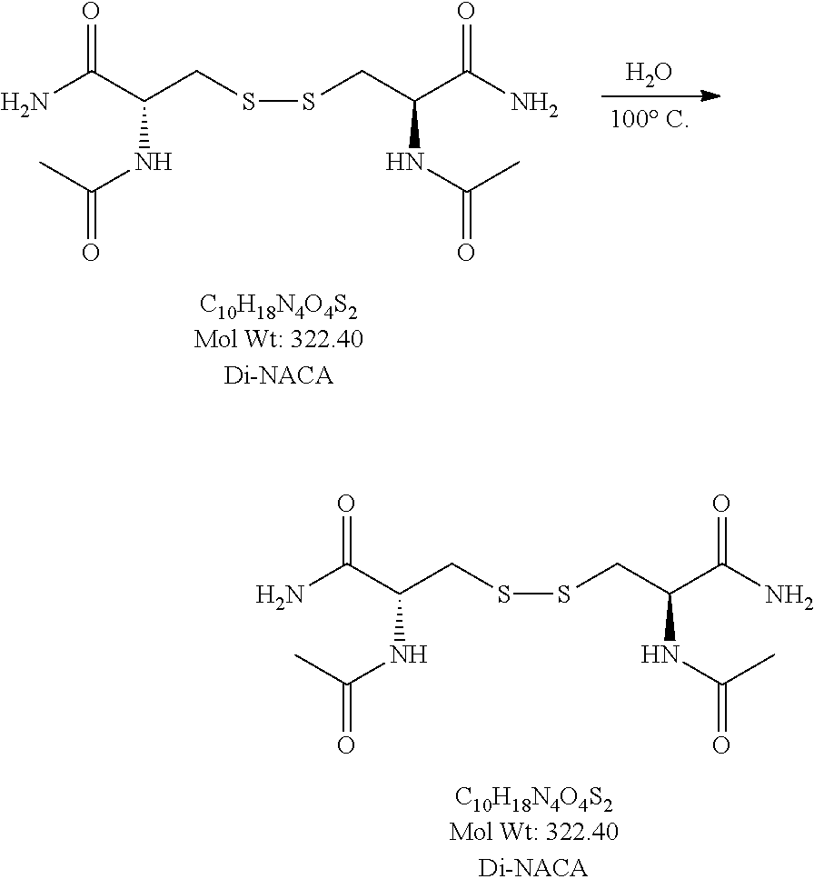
NC(C(CSSCC(C(N)=O)NC(=O)C)NC(=O)C)=O.NC(C(CSSCC(C(N)=O)NC(=O)C)NC(=O)C)=O.O
